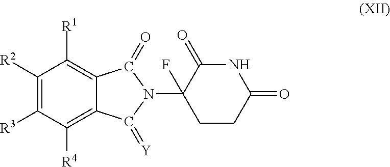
C1([R2])=C([R3])C([R4])=C2C(=C1[R1])C(=O)N(C1(F)C(=O)NC(=O)CC1)C2=[Y]
